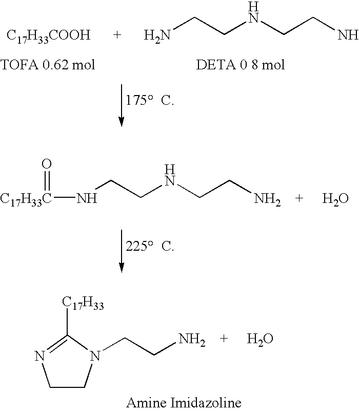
[C17H33COOH      +      H2N]CCNCCN.N(CCNCC[NH2    +     H2O])[C17H33C]=O.C1CN(CC[NH2    +     H2O])C([C17H33])=N1
